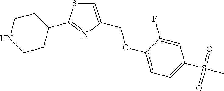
C1CNCCC1C1=NC(COC2=CC=C(S(C)(=O)=O)C=C2F)=CS1
